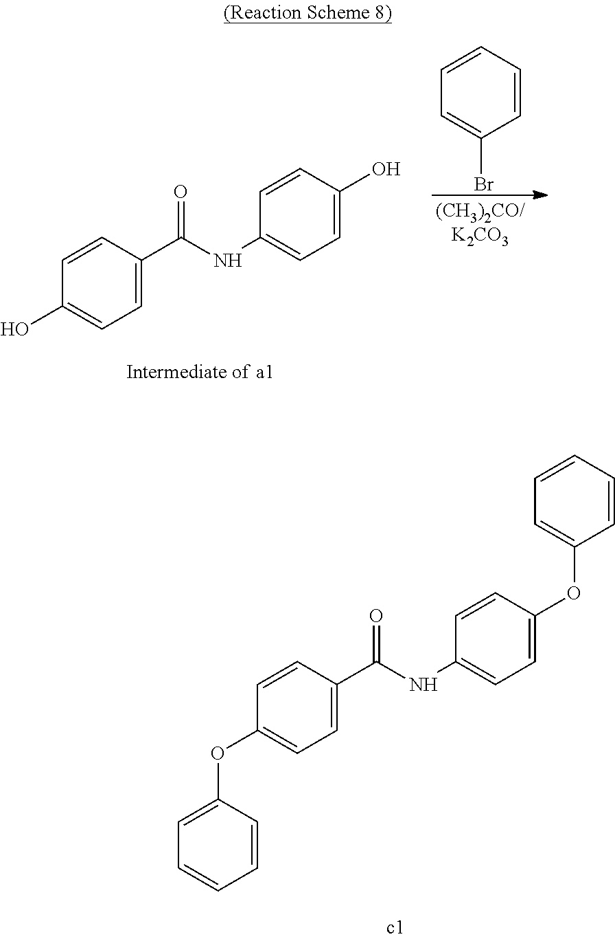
C1=CC(C(NC2=CC=C(O)C=C2)=O)=CC=C1O.C1=CC=C(Br)C=C1.C1=CC(C(NC2=CC=C(OC3=CC=CC=C3)C=C2)=O)=CC=C1OC1=CC=CC=C1
